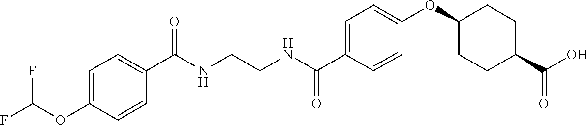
C(NCCNC(C1=CC=C(OC2CCC(C(O)=O)CC2)C=C1)=O)(=O)C1=CC=C(OC(F)F)C=C1
